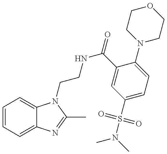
C1=CC=C2C(=C1)N(CCNC(=O)C1=CC(S(N(C)C)(=O)=O)=CC=C1N1CCOCC1)C(C)=N2
